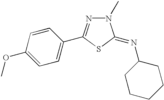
C1=C(OC)C=CC(C2=NN(C)C(=NC3CCCCC3)S2)=C1
